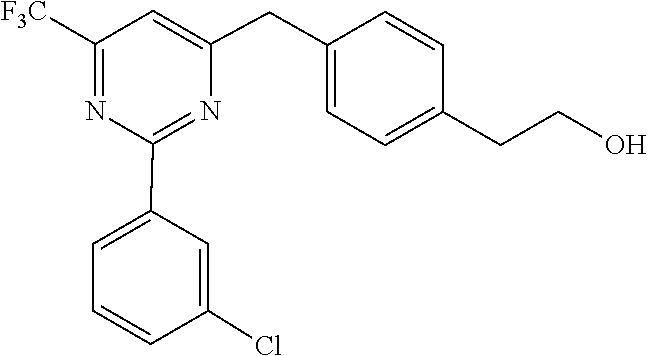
C1=CC(CCO)=CC=C1CC1=CC([F3C])=NC(C2=CC=CC(Cl)=C2)=N1
